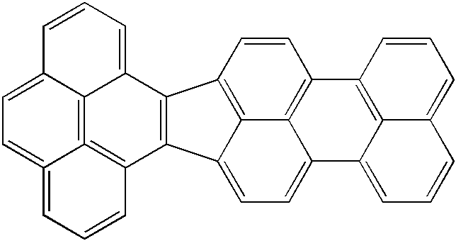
C1=CC2=C3C(=CC=C4C3=C1C1=C3C4=CC=CC3=CC=C1)C1=C2C2=CC=CC3=CC=C4=CC=CC1=C4=C23
